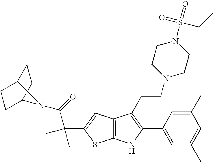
C1C2CCC(C1)N2C(=O)C(C)(C)C1=CC2=C(S1)NC(C1=CC(C)=CC(C)=C1)=C2CCN1CCN(S(=O)(CC)=O)CC1
